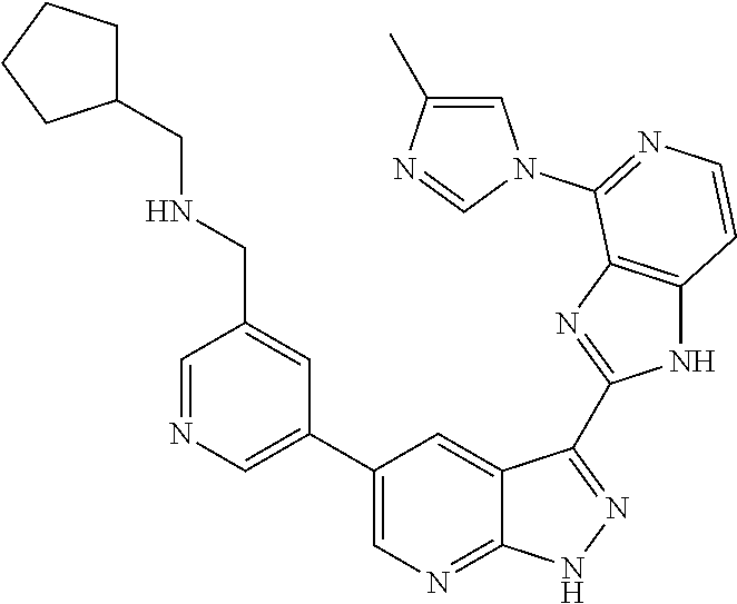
C1=NC=C(C2=CN=C3C(=C2)C(C2=NC4=C(N2)C=CN=C4N2C=C(C)N=C2)=NN3)C=C1CNCC1CCCC1
